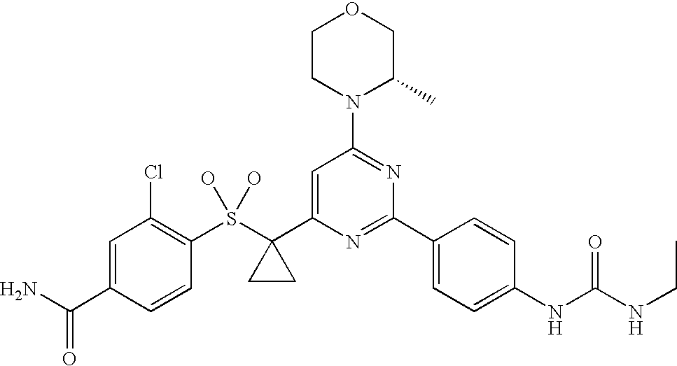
C1CN(C2=NC(C3=CC=C(NC(NCC)=O)C=C3)=NC(C3(S(C4=C(Cl)C=C(C(N)=O)C=C4)(O)O)CC3)=C2)C(C)CO1
